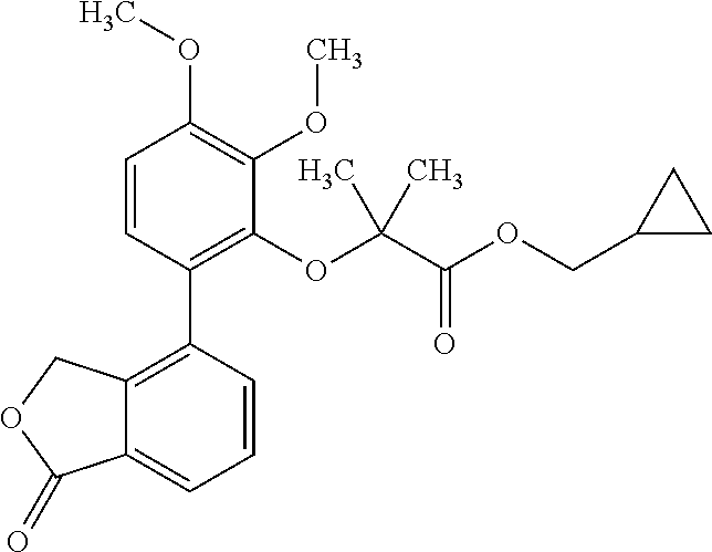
C12=C(C3=C(OC(C(OCC4CC4)=O)(C)C)C(OC)=C(OC)C=C3)C=CC=C1C(=O)OC2
